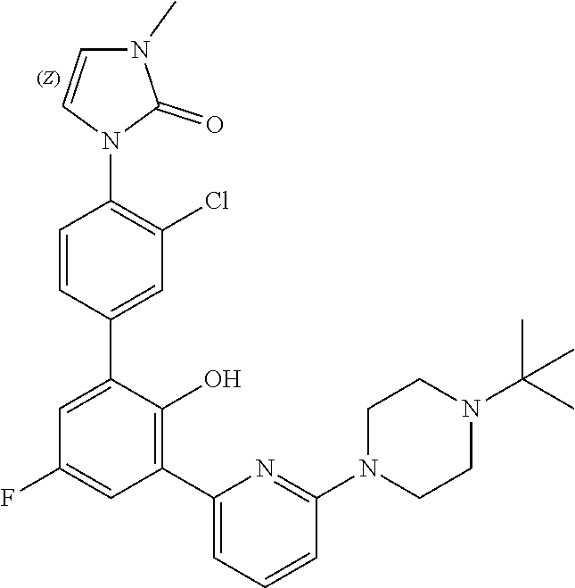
C1CN(C2=NC(C3=C(O)C(C4=CC(Cl)=C(N5C=CN(C)C5=O)C=C4)=CC(F)=C3)=CC=C2)CCN1C(C)(C)C
